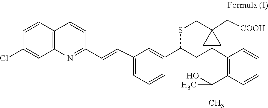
CC(C1=C(CCC(C2=CC(C=CC3=NC4=C(C=C3)C=CC(Cl)=C4)=CC=C2)SCC2(C[COOH])CC2)C=CC=C1)(C)O
